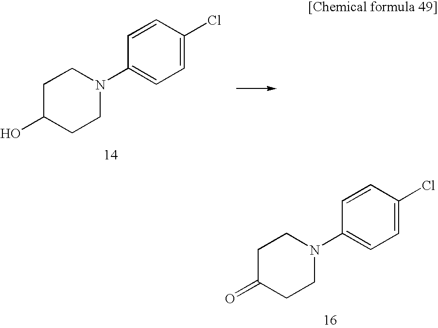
C1C(O)CCN(C2=CC=C(Cl)C=C2)C1.C1C(=O)CCN(C2=CC=C(Cl)C=C2)C1
